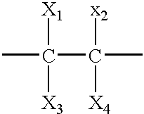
CC([X3])([X1])C([x2])([X4])C
